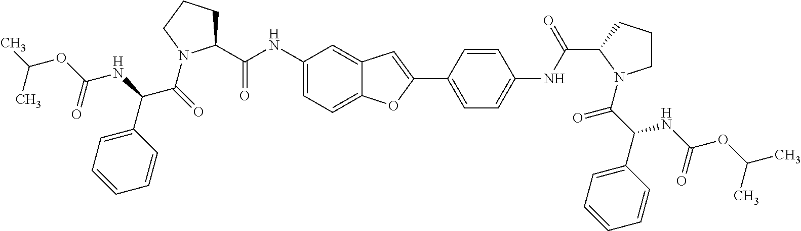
C1(C(=O)NC2=CC=C3C(=C2)C=C(C2=CC=C(NC(=O)C4CCCN4C(=O)C(NC(=O)OC(C)C)C4=CC=CC=C4)C=C2)O3)CCCN1C(=O)C(C1=CC=CC=C1)NC(=O)OC(C)C
